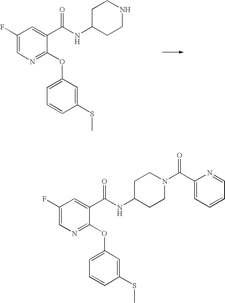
C1(F)=CN=C(OC2=CC=CC(SC)=C2)C(C(NC2CCNCC2)=O)=C1.C1(F)=CN=C(OC2=CC=CC(SC)=C2)C(C(NC2CCN(C(=O)C3=CC=CC=N3)CC2)=O)=C1
